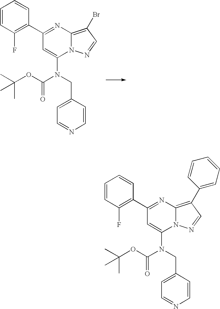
N12C(=C(Br)C=N1)N=C(C1=C(F)C=CC=C1)C=C2N(CC1=CC=NC=C1)C(OC(C)(C)C)=O.N12C(=C(C3=CC=CC=C3)C=N1)N=C(C1=C(F)C=CC=C1)C=C2N(CC1=CC=NC=C1)C(OC(C)(C)C)=O
